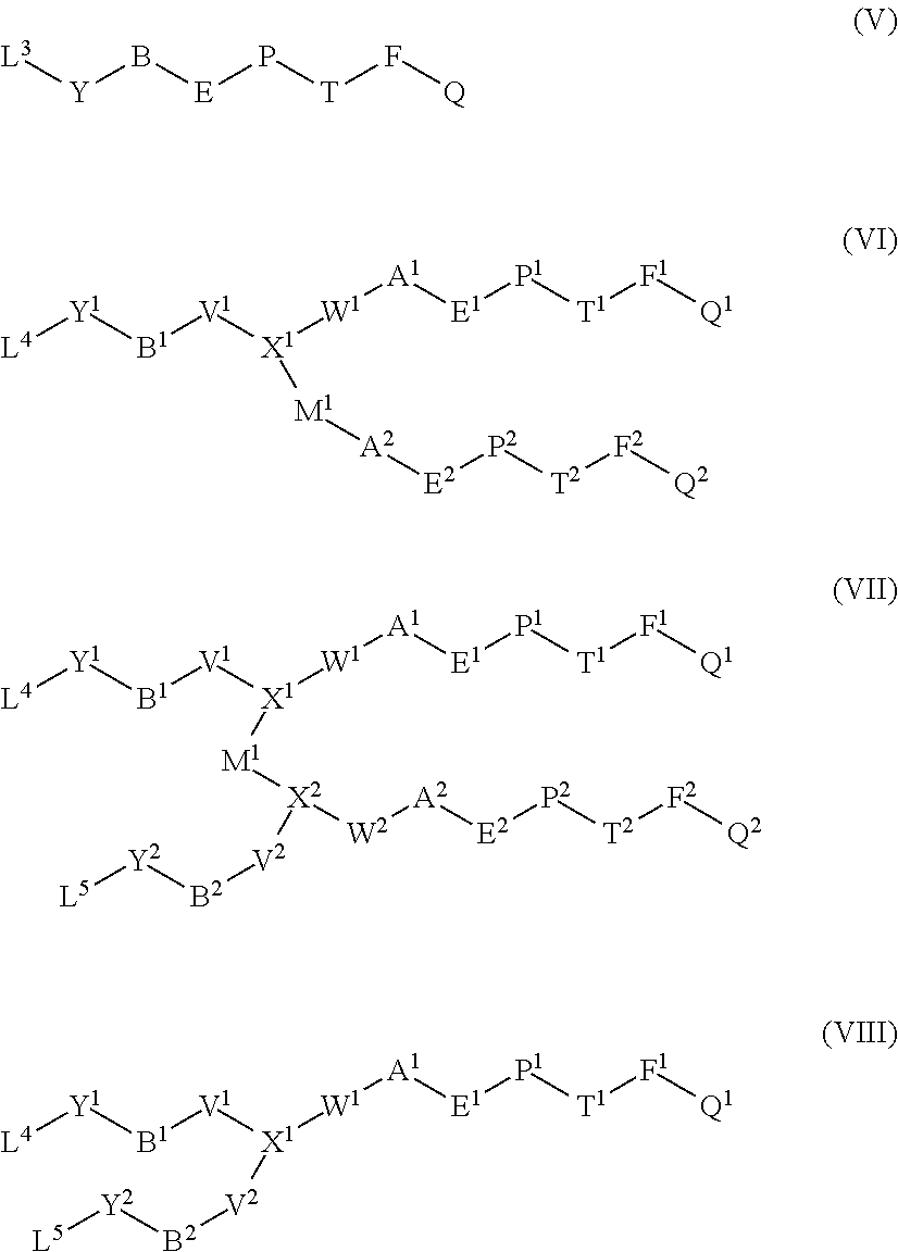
[L3][Y]B[E]P[T]F[Q].[Y1]([B1][V1][X1]([W1][A1][E1][P1][T1][F1][Q1])[M1][A2][E2][P2][T2][F2][Q2])[L4].[Y1]([B1][V1][X1]([W1][A1][E1][P1][T1][F1][Q1])[M1][X2]([W2][A2][E2][P2][T2][F2][Q2])[V2][B2][Y2][L5])[L4].[Y1]([B1][V1][X1]([W1][A1][E1][P1][T1][F1][Q1])[V2][B2][Y2][L5])[L4]
